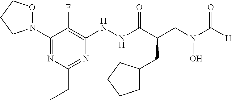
C1(N2OCCC2)=NC(CC)=NC(NNC(C(CN(C([H])=O)O)CC2CCCC2)=O)=C1F
